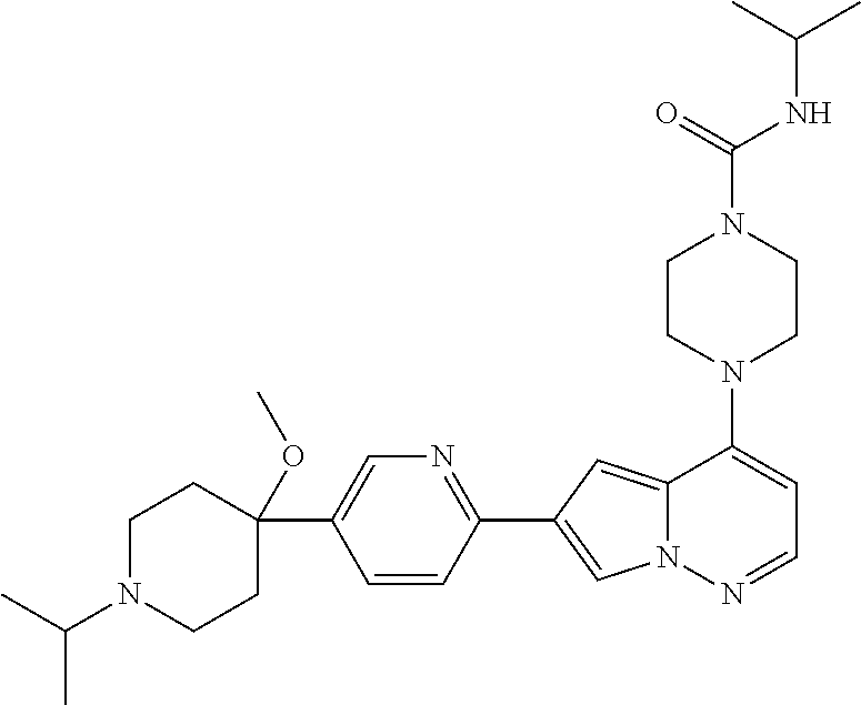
N1(C2=CC=NN3C2=CC(C2=NC=C(C4(OC)CCN(C(C)C)CC4)C=C2)=C3)CCN(C(NC(C)C)=O)CC1
